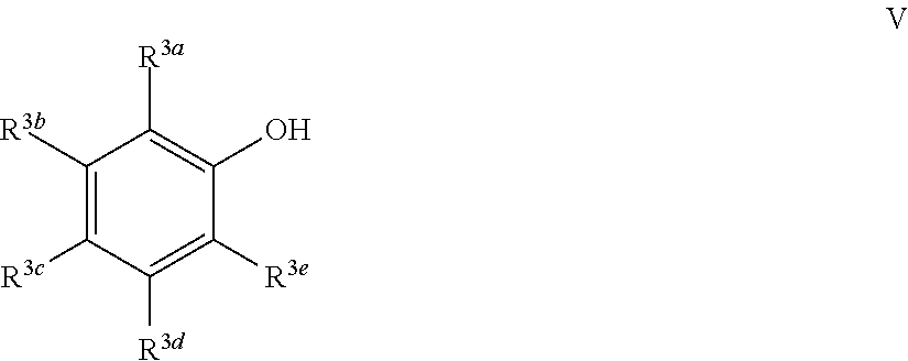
C1([R3b])=C([R3c])C([R3d])=C([R3e])C(O)=C1[R3a]
